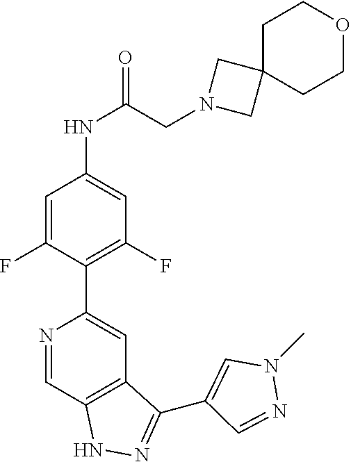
N1=CC2=C(C=C1C1=C(F)C=C(NC(=O)CN3CC4(C3)CCOCC4)C=C1F)C(C1=CN(C)N=C1)=NN2
